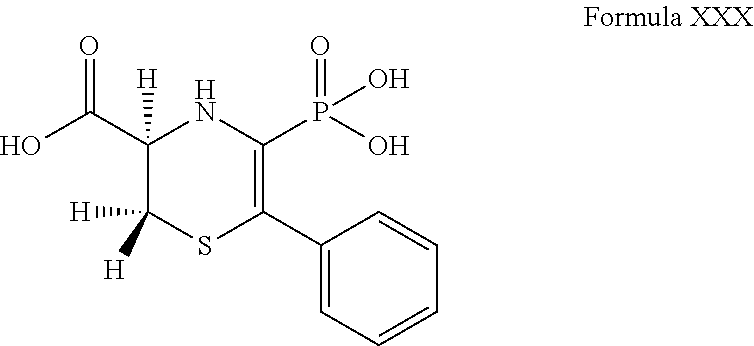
C1([H])([H])SC(C2=CC=CC=C2)=C(P(O)(=O)O)NC1(C(O)=O)[H]
